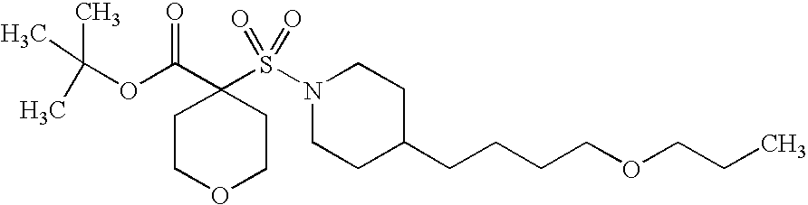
C(OC(C1(S(N2CCC(CCCCOCCC)CC2)(=O)=O)CCOCC1)=O)(C)(C)C
